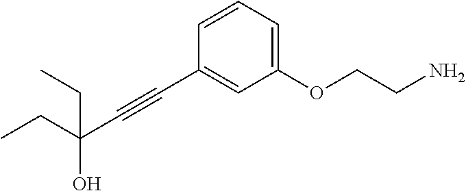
C(C#CC1=CC(OCCN)=CC=C1)(O)(CC)CC
